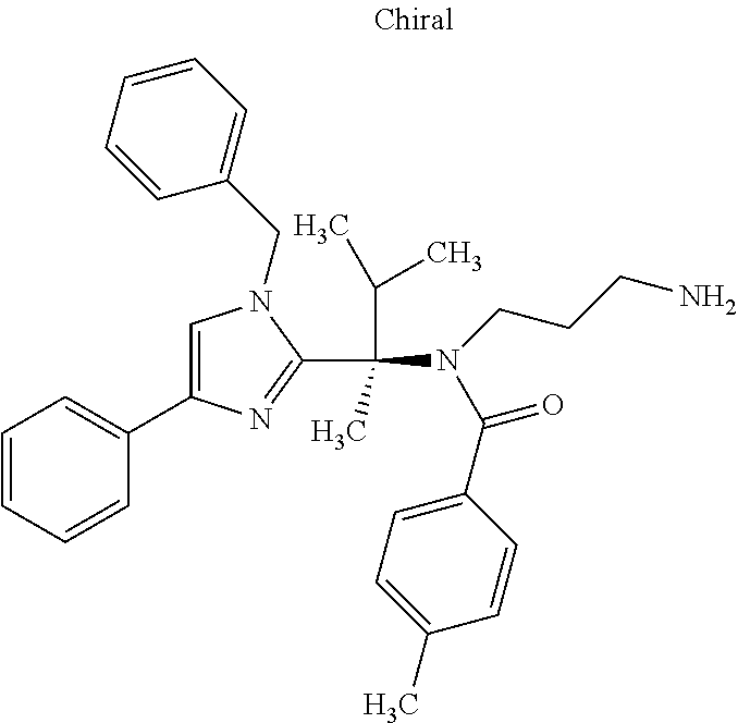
C1=C(C2=CC=CC=C2)N=C(C(C)(N(CCCN)C(=O)C2=CC=C(C)C=C2)C(C)C)N1CC1=CC=CC=C1
